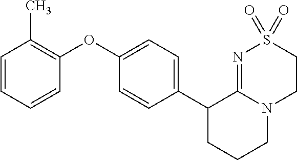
C1(OC2=C(C)C=CC=C2)=CC=C(C2CCCN3C2=NS(=O)(=O)CC3)C=C1
